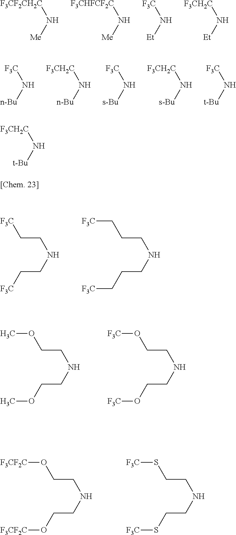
N([Et])[F3CH2C].N([Et])[F3C].N([Me])[F3CF2CH2C].N([Me])[F3CHFCF2C].N([n-Bu])[F3CH2C].N([s-Bu])[F3C].N([s-Bu])[F3CH2C].N([t-Bu])[F3C].N([n-Bu])[F3C].N(CC[F3C])CC[F3C].N(CCC[F3C])CCC[F3C].N(CCOC)CCOC.N(CCO[F3C])CCO[F3C].N(CCO[F3CF2C])CCO[F3CF2C].N(CCS[F3C])CCS[F3C].N([t-Bu])[F3CH2C]
